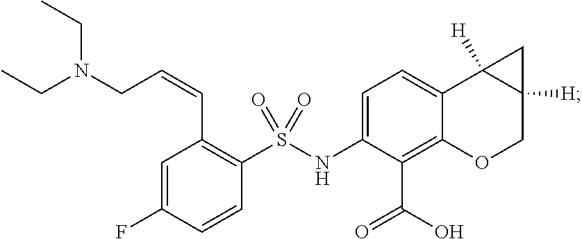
C1=C(F)C=CC(S(NC2=CC=C3C(=C2C(O)=O)OCC2([H])C3([H])C2)(=O)=O)=C1C=CCN(CC)CC
